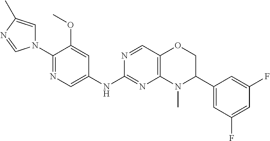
N1(C2=NC=C(NC3=NC4=C(C=N3)OCC(C3=CC(F)=CC(F)=C3)N4C)C=C2OC)C=C(C)N=C1
